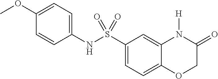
C1=CC(NS(C2=CC=C3C(=C2)N([H])C(=O)CO3)(=O)=O)=CC=C1OC
